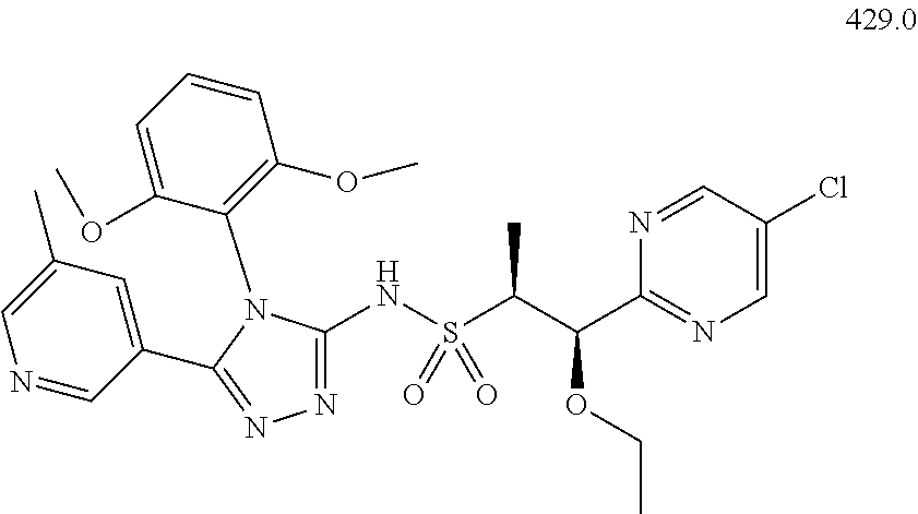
N1=C(NS(C(C(OCC)C2=NC=C(Cl)C=N2)C)(=O)=O)N(C2=C(OC)C=CC=C2OC)C(C2=CC(C)=CN=C2)=N1
